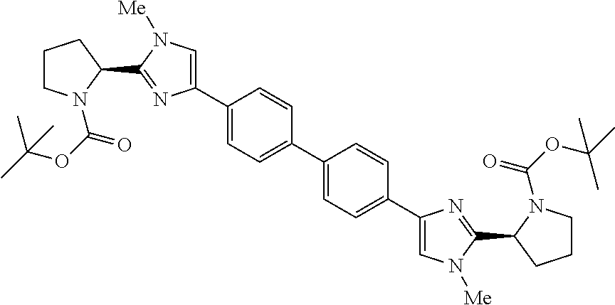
C1CN(C(OC(C)(C)C)=O)C(C2=NC(C3=CC=C(C4=CC=C(C5=CN([Me])C(C6CCCN6C(=O)OC(C)(C)C)=N5)C=C4)C=C3)=CN2[Me])C1
